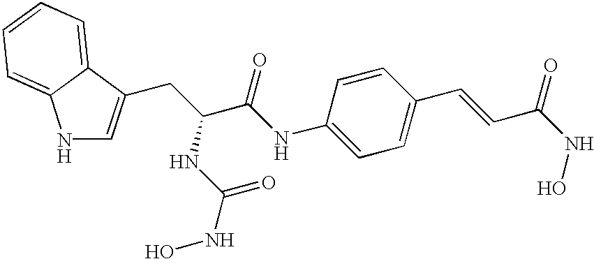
N1C=C(CC(C(NC2=CC=C(C=CC(NO)=O)C=C2)=O)NC(=O)NO)C2=CC=CC=C12
